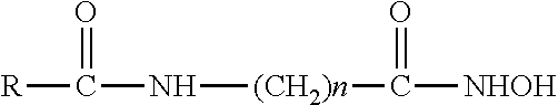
[R]C(N[(CH2)n]C([NHOH])=O)=O
